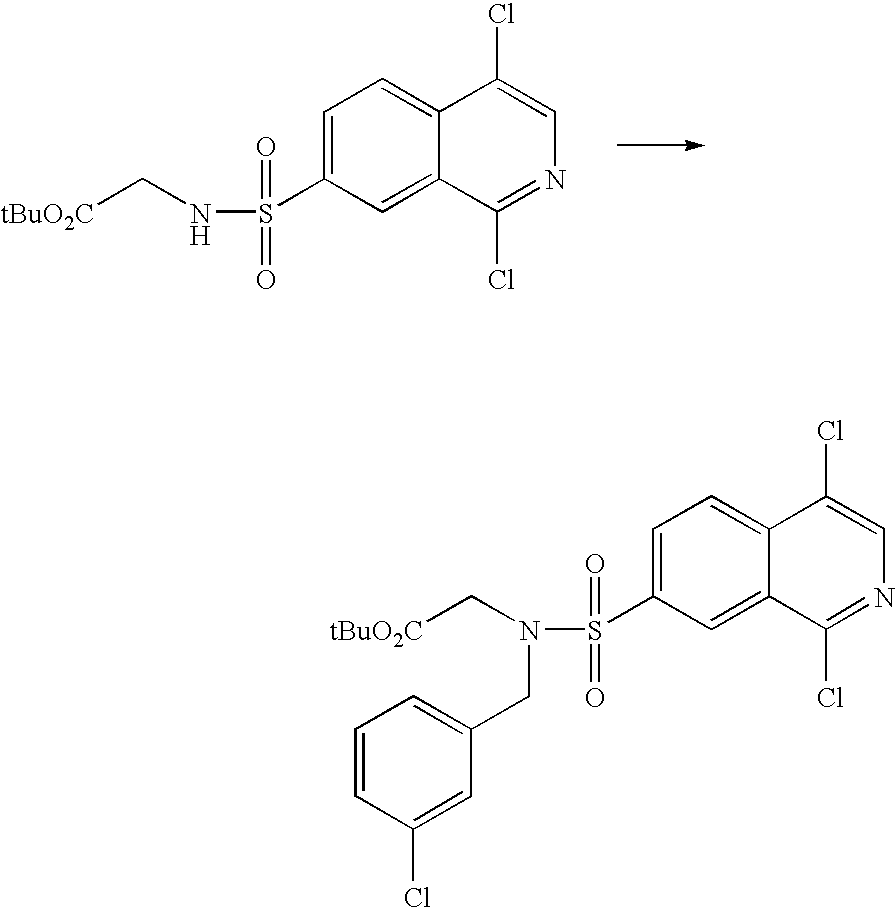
C1=C(S(NC[tBuO2C])(=O)=O)C=C2C(=C1)C(Cl)=CN=C2Cl.C1=C(S(=O)(=O)N(C[tBuO2C])CC2=CC=CC(Cl)=C2)C=C2C(=C1)C(Cl)=CN=C2Cl
